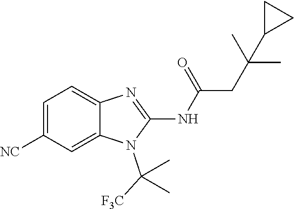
C1=C([NC])C=C2C(=C1)N=C(NC(CC(C)(C)C1CC1)=O)N2C([F3C])(C)C
